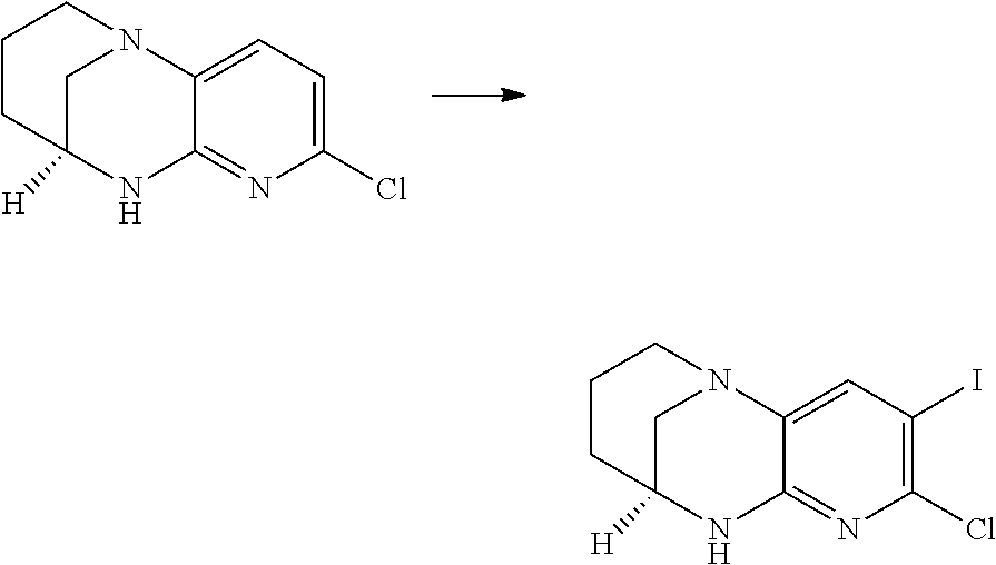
C1C2([H])NC3=NC(Cl)=CC=C3N1CCC2.C1C2([H])NC3=NC(Cl)=C(I)C=C3N1CCC2
